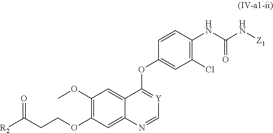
C1(OC)=C(OCCC([R2])=O)C=C2C(=C1)C(OC1=CC(Cl)=C(NC(=O)N[Z1])C=C1)=[Y]C=N2
